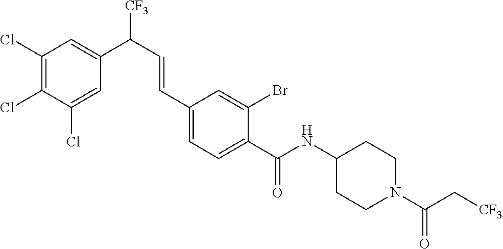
C1(Cl)=C(Cl)C(Cl)=CC(C(C=CC2=CC=C(C(NC3CCN(C(C[CF3])=O)CC3)=O)C(Br)=C2)[CF3])=C1
